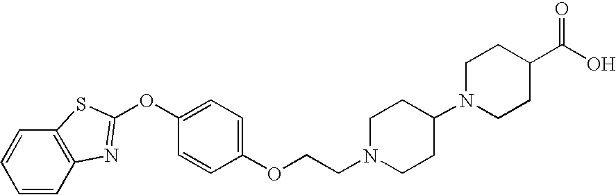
C1=CC2=C(C=C1)N=C(OC1=CC=C(OCCN3CCC(N4CCC(C(O)=O)CC4)CC3)C=C1)S2
